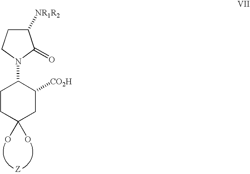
C1([NR1R2])CCN(C2CCC(O)(O)CC2[CO2H])C1=O
